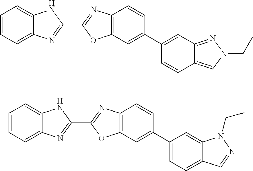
C1=CC=C2C(=C1)NC(C1=NC3=C(O1)C=C(C1=CC4=NN(CC)C=C4C=C1)C=C3)=N2.C1=CC=C2C(=C1)NC(C1=NC3=C(O1)C=C(C1=CC=C4C(=C1)N(CC)N=C4)C=C3)=N2
